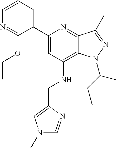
C1=CC=C(C2=CC(NCC3=CN(C)C=N3)=C3C(=N2)C(C)=NN3C(CC)C)C(OCC)=N1
